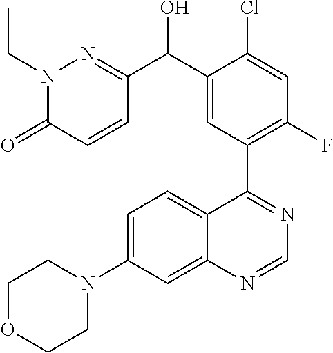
C1OCCN(C2=CC=C3C(=C2)N=CN=C3C2=C(F)C=C(Cl)C(C(C3=NN(CC)C(=O)C=C3)O)=C2)C1
